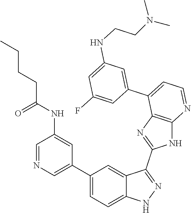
C1=NC=C(C2=CC=C3C(=C2)C(C2=NC4=C(N2)N=CC=C4C2=CC(NCCN(C)C)=CC(F)=C2)=NN3)C=C1NC(CCCC)=O
